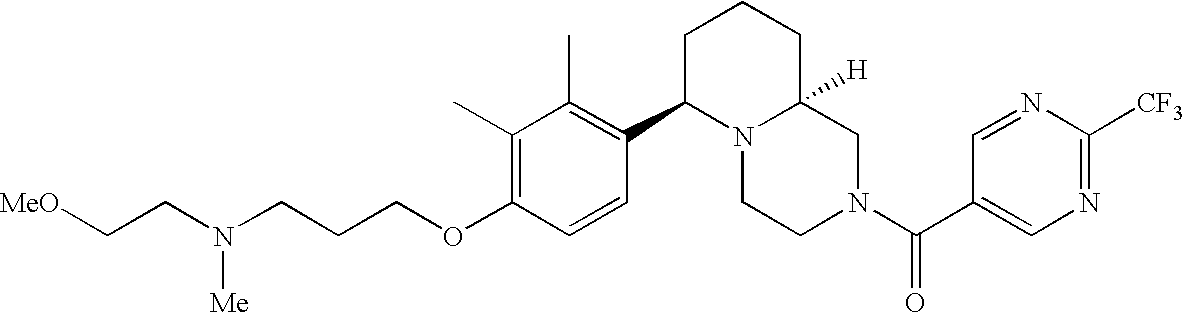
C(OC1=C(C)C(C)=C(C2N3C([H])(CN(C(=O)C4=CN=C([CF3])N=C4)CC3)CCC2)C=C1)CCN(CC[MeO])[Me]
